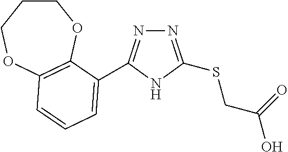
N1=C(SCC(O)=O)NC(C2=CC=CC3=C2OCCCO3)=N1
